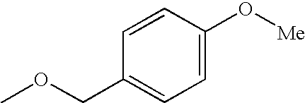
C1=C(O[Me])C=CC(COC)=C1
